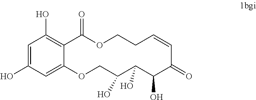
C12=CC(O)=CC(O)=C1C(=O)OCCC=CC(=O)C(O)C(O)C(O)CO2
